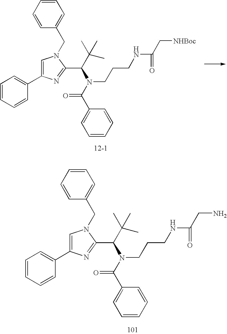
C1=CC=CC(C2=CN(CC3=CC=CC=C3)C(C(N(C(=O)C3=CC=CC=C3)CCCNC(C[NHBoc])=O)C(C)(C)C)=N2)=C1.C1=CC=CC(C2=CN(CC3=CC=CC=C3)C(C(N(C(=O)C3=CC=CC=C3)CCCNC(CN)=O)C(C)(C)C)=N2)=C1
